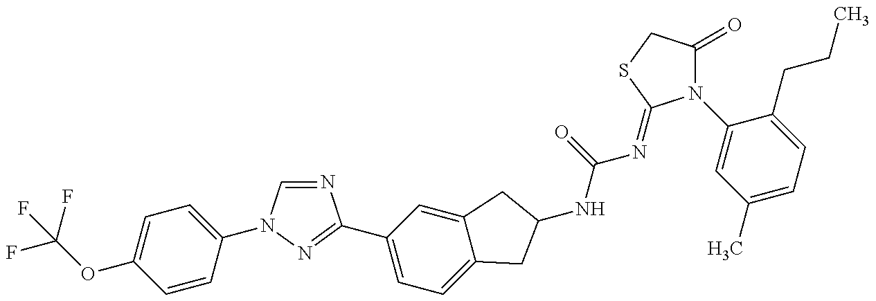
C(OC1=CC=C(N2C=NC(C3=CC=C4C(=C3)CC(NC(=O)N=C3N(C5=CC(C)=CC=C5CCC)C(=O)CS3)C4)=N2)C=C1)(F)(F)F
